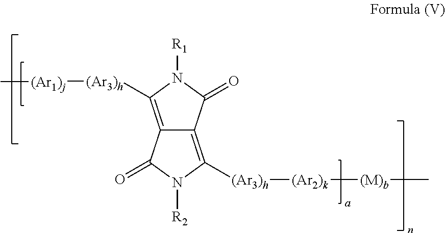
C12=C([(Ar3)h][(Ar1)j]C)N([R1])C(=O)C1=C([(Ar3)h][(Ar2)k][(M)b]C)N([R2])C2=O
